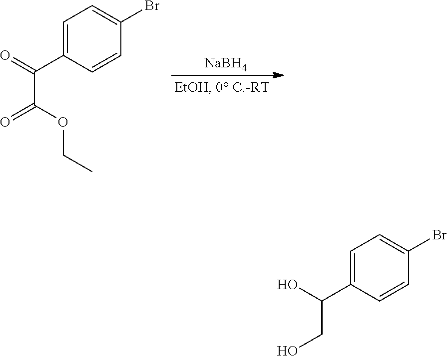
C1=C(C(=O)C(=O)OCC)C=CC(Br)=C1.[NaBH4].C1=C(C(O)CO)C=CC(Br)=C1
